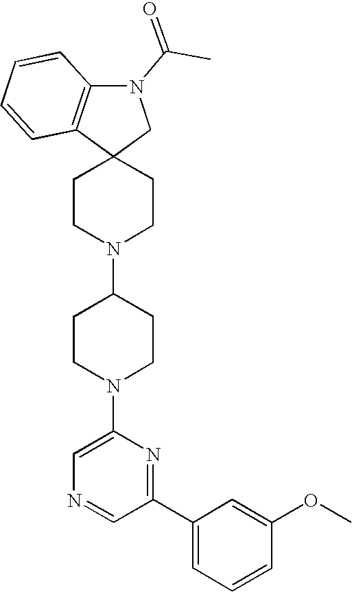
C1CN(C2CCN(C3=CN=CC(C4=CC=CC(OC)=C4)=N3)CC2)CCC12CN(C(C)=O)C1=C2C=CC=C1
